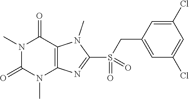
N1(C)C(=O)N(C)C2=C(C1=O)N(C)C(S(=O)(CC1=CC(Cl)=CC(Cl)=C1)=O)=N2
